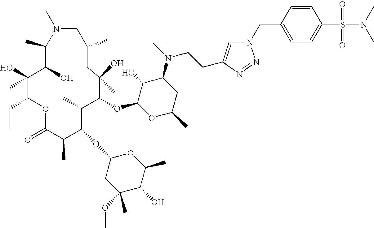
C1(C)C(O)C(O)(C)C(CC)OC(=O)C(C)C(OC2CC(C)(OC)C(O)C(C)O2)C(C)C(OC2OC(C)CC(N(C)CCC3=CN(CC4=CC=C(S(=O)(=O)N(C)C)C=C4)N=N3)C2O)C(O)(C)CC(C)CN1C
